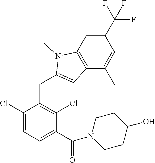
C1(Cl)=CC=C(C(=O)N2CCC(O)CC2)C(Cl)=C1CC1=CC2=C(N1C)C=C(C(F)(F)F)C=C2C
